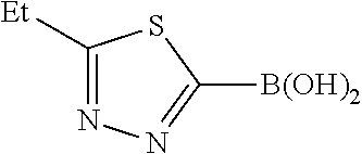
C1([Et])=NN=C([B(OH)2])S1
